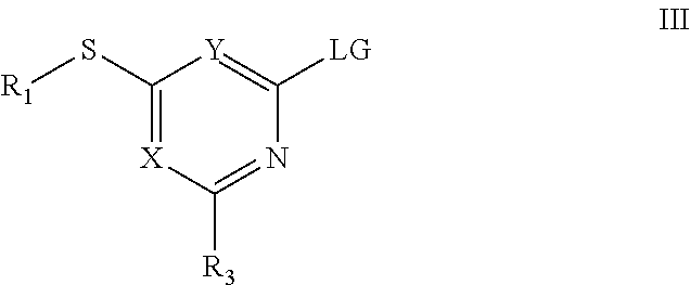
C1(S[R1])=[X]C([R3])=NC([LG])=[Y]1
